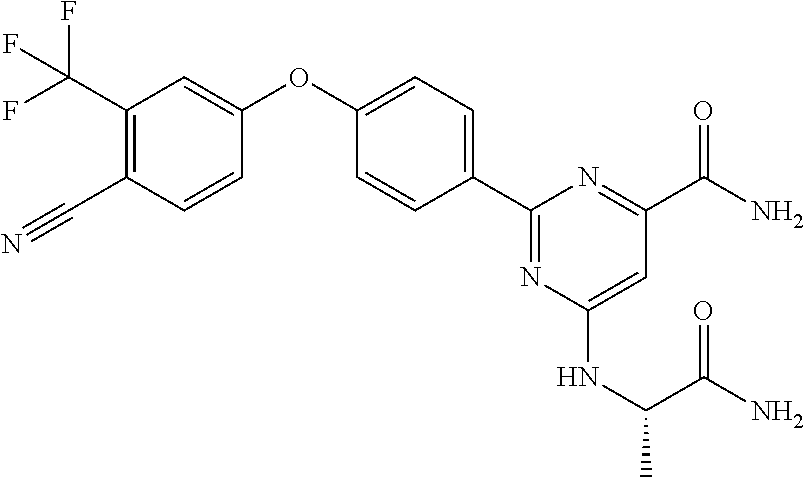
C1(C(F)(F)F)=C(C#N)C=CC(OC2=CC=C(C3=NC(NC(C)C(N)=O)=CC(C(N)=O)=N3)C=C2)=C1
